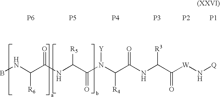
[P6].[P5].[P4].[P3].[P2].[P1].BNC(C(NC(C(N(C(C(NC(C(=O)[W]N[Q])[R3])=O)[R4])[Y])=O)[R5])=O)[R6]
